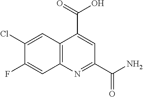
C12=C(N=C(C(N)=O)C=C1C(=O)O)C=C(F)C(Cl)=C2
